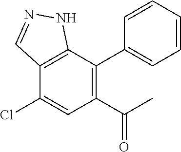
C1=CC=CC(C2=C(C(C)=O)C=C(Cl)C3=C2NN=C3)=C1
